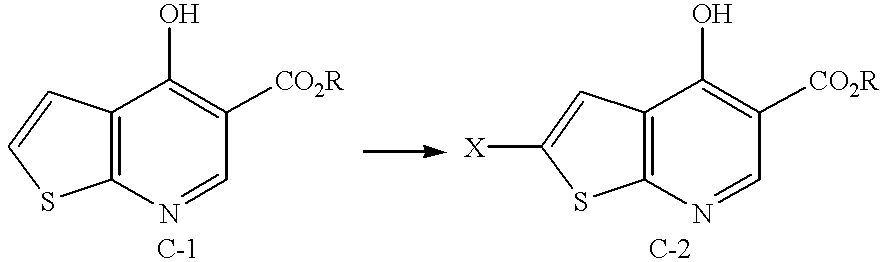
C12=C(N=CC([CO2R])=C1O)SC=C2.C12=C(N=CC([CO2R])=C1O)SC([X])=C2
